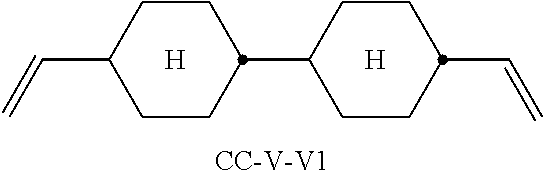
[H].C1CC(C=C)CCC1C1CCC(C=C)CC1.[H].[CC-V-V1]
